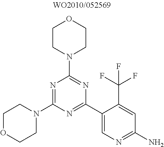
N1=C(N2CCOCC2)N=C(C2=CN=C(N)C=C2C(F)(F)F)N=C1N1CCOCC1
